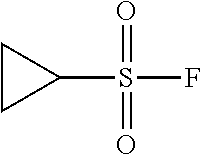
C1CC1S(=O)(=O)F
